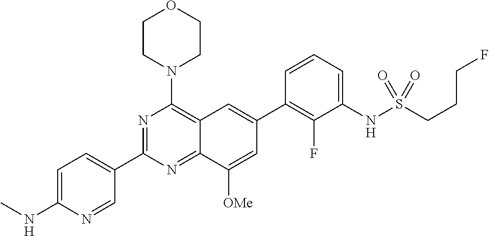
C12=NC(C3=CC=C(NC)N=C3)=NC(N3CCOCC3)=C1C=C(C1=C(F)C(NS(CCCF)(=O)=O)=CC=C1)C=C2[OMe]
